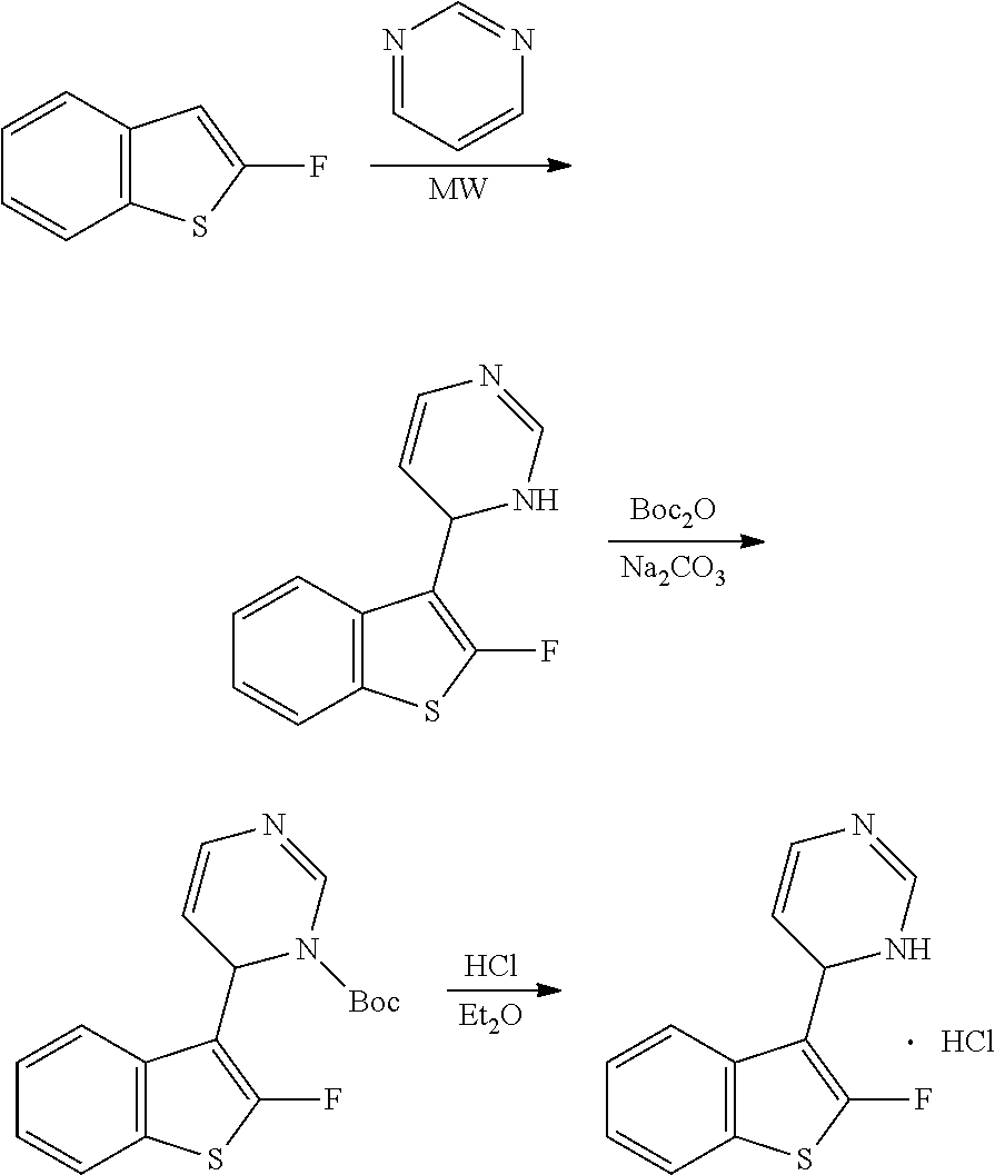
N1=CC=CN=C1.[MW].C1=CC2=C(C=C1)C=C(F)S2.[Na2CO3].[Boc2O].C1=CC2=C(C=C1)C(C1NC=NC=C1)=C(F)S2.[Et2O].Cl.C1=CC2=C(C=C1)C(C1NC=NC=C1)=C(F)S2.Cl.C1=CC2=C(C=C1)C(C1N([Boc])C=NC=C1)=C(F)S2
